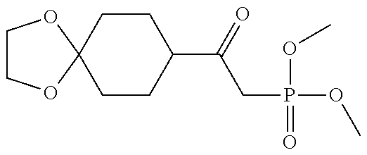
C1CC(C(CP(OC)(=O)OC)=O)CCC12OCCO2
